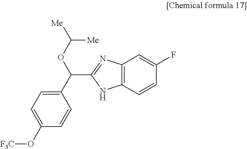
C12=C(C=CC(F)=C1)NC(C(OC([Me])[Me])C1=CC=C(O[F3C])C=C1)=N2
